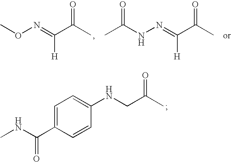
C1=C(C(NC)=O)C=CC(NCC(C)=O)=C1.O(N=C(C(C)=O)[H])C.N(N=C(C(C)=O)[H])C(C)=O
